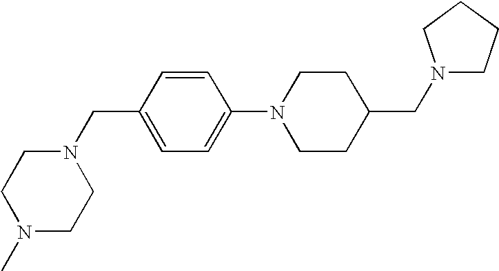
N1(CC2CCN(C3=CC=C(CN4CCN(C)CC4)C=C3)CC2)CCCC1
